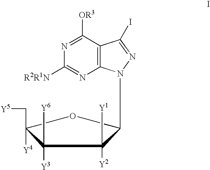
N1=C([OR3])C2=C(N=C1[R2R1N])N(C1C([Y2])(C[Y1])C([Y3])(C[Y6])C([Y4])(C[Y5])O1)N=C2I
